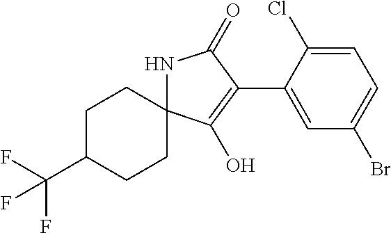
C1C(C(F)(F)F)CCC2(C1)NC(=O)C(C1=CC(Br)=CC=C1Cl)=C2O
